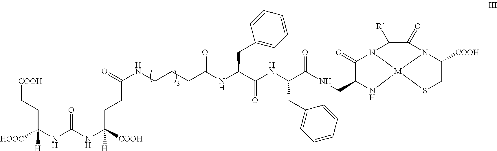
[HOOC]C(NC(NC([COOH])(CCC(NCCCC(NC(C(NC(C(NCC1C(=O)N2C([R])C(=O)N3C([COOH])CS[M]23N1)=O)CC1=CC=CC=C1)=O)CC1=CC=CC=C1)=O)=O)[H])=O)(CC[COOH])[H]
